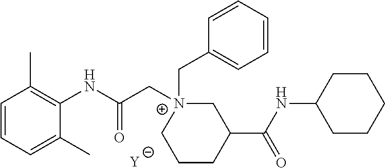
[Y].C1=CC=C(C)C(NC(C[N+]2(CC3=CC=CC=C3)CC(C(NC3CCCCC3)=O)CCC2)=O)=C1C
